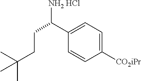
[NH2 HCl]C(C1=CC=C([CO2iPr])C=C1)CCC(C)(C)C
